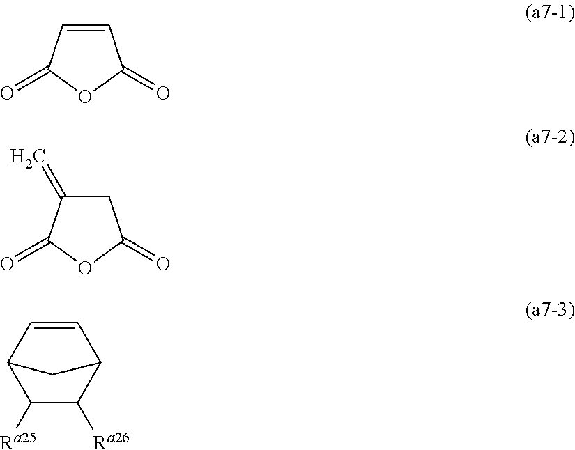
C1=CC(=O)OC1=O.C1C(=C)C(=O)OC1=O.C1=CC2C([Ra25])C([Ra26])C1C2
